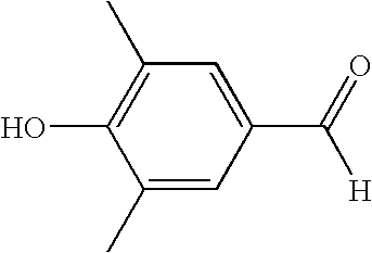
C1(C)=CC(C(=O)[H])=CC(C)=C1O
